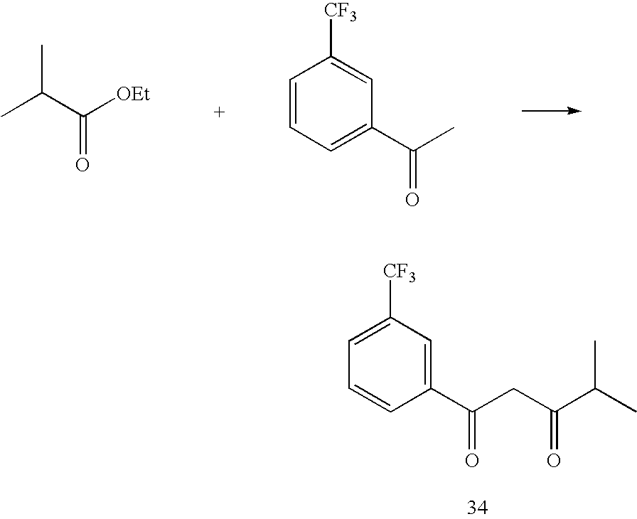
CC(C([OEt])=O)C.C1=C(C(C)=O)C=C([CF3])C=C1.C1=CC=C([CF3])C=C1C(CC(C(C)C)=O)=O
